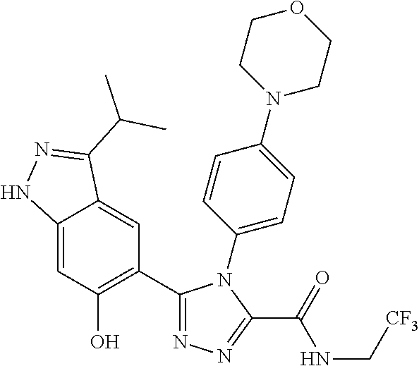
C12=CC(O)=C(C3=NN=C(C(=O)NC[CF3])N3C3=CC=C(N4CCOCC4)C=C3)C=C1C(C(C)C)=NN2
